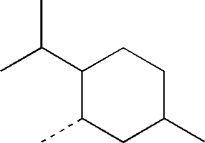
C1(C(C)C)C(C)CC(C)CC1
